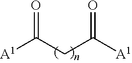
C(C([A1])=O)C([A1])=O
